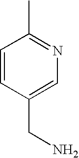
C1=CC(CN)=CN=C1C
